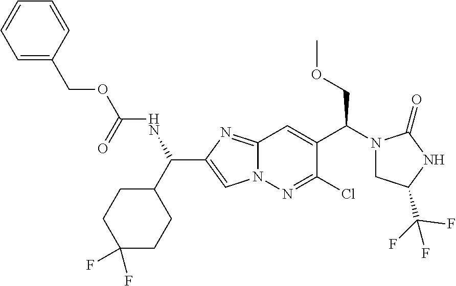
C1=C(COC(NC(C2=CN3C(=N2)C=C(C(N2CC(C(F)(F)F)NC2=O)COC)C(Cl)=N3)C2CCC(F)(F)CC2)=O)C=CC=C1
